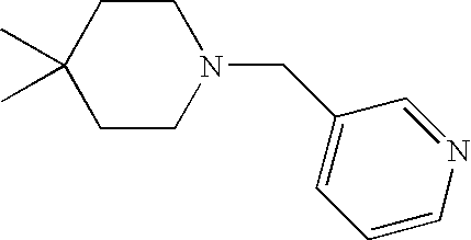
C1C(C)(C)CCN(CC2=CC=CN=C2)C1
